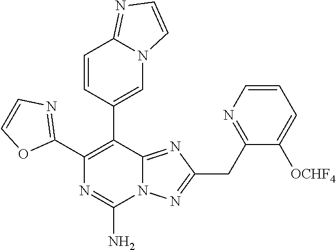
C1(C2=C(C3=CN4C(=NC=C4)C=C3)C3=NC(CC4=NC=CC=C4[OCHF4])=NN3C(N)=N2)=NC=CO1
